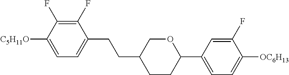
C1(F)=C(F)C([C5H11O])=CC=C1CCC1CCC(C2=CC=C([OC6H13])C(F)=C2)OC1
